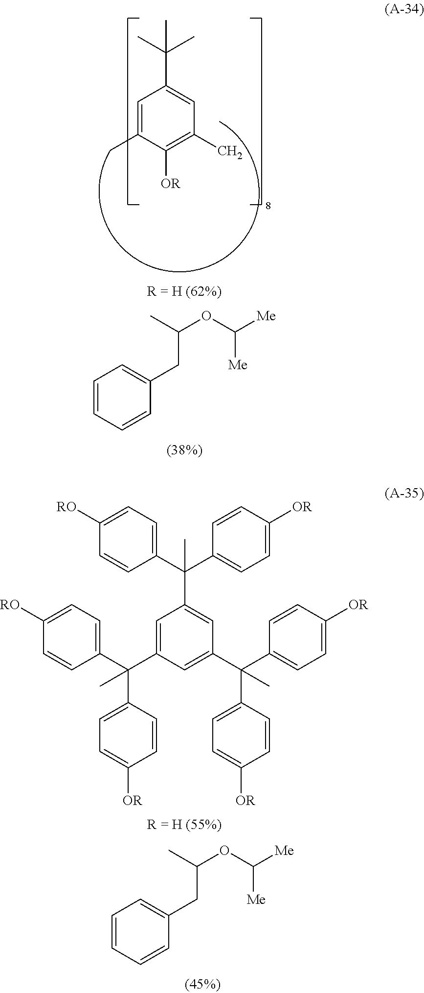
C1=C(C)C([OR])=C(C)C=C1C(C)(C)C.C1=CC=CC(CC(OC([Me])[Me])C)=C1.C1([RO])=CC=C(C(C2=CC=C([OR])C=C2)(C2=CC(C(C3=CC=C([OR])C=C3)(C3=CC=C([OR])C=C3)C)=CC(C(C3=CC=C([RO])C=C3)(C3=CC=C([OR])C=C3)C)=C2)C)C=C1.C1=CC=CC(CC(OC([Me])[Me])C)=C1
